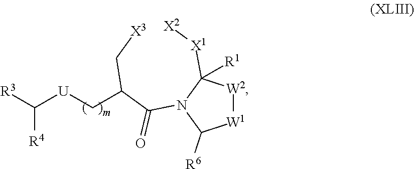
C([U]C([R3])[R4])C(C[X3])C(N1C([X1][X2])([R1])[W2][W1]C1[R6])=O
